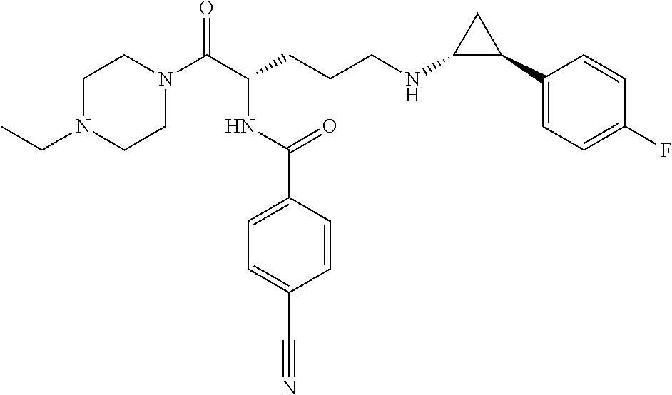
C1N(CC)CCN(C(C(CCCNC2C(C3=CC=C(F)C=C3)C2)NC(C2=CC=C(C#N)C=C2)=O)=O)C1
